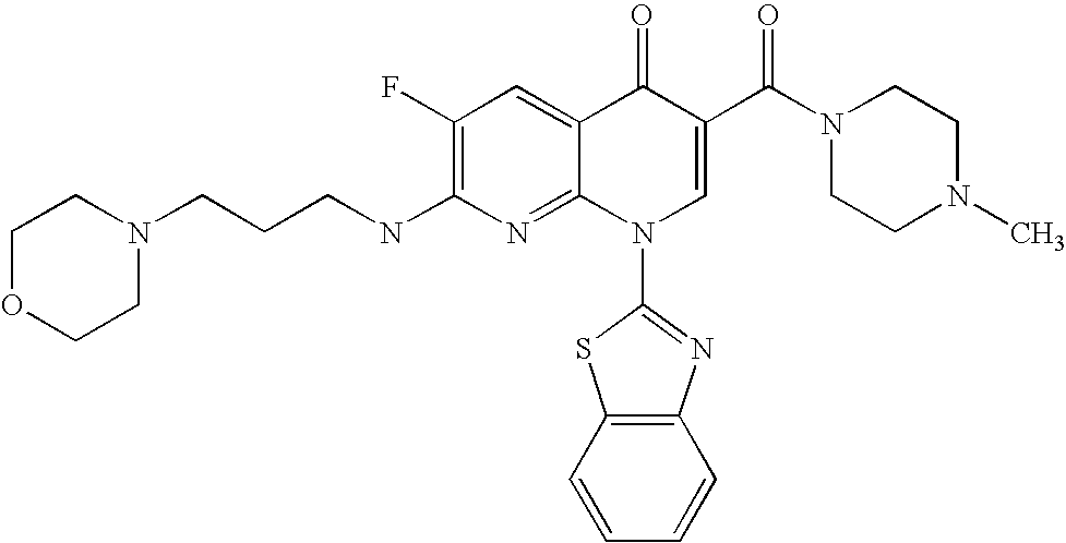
C1OCCN(CCCNC2=C(F)C=C3C(=N2)N(C2=NC4=C(C=CC=C4)S2)C=C(C(N2CCN(C)CC2)=O)C3=O)C1
